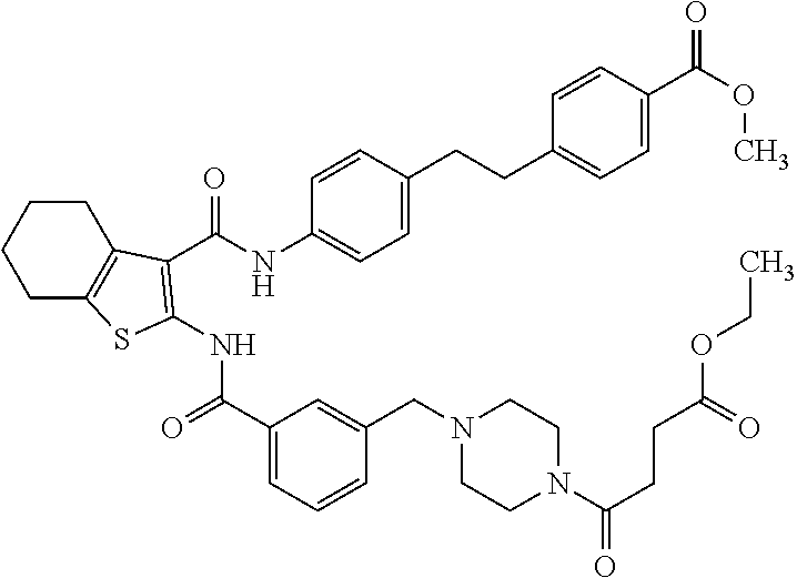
C1CC2=C(CC1)SC(NC(=O)C1=CC=CC(CN3CCN(C(CCC(OCC)=O)=O)CC3)=C1)=C2C(NC1=CC=C(CCC2=CC=C(C(OC)=O)C=C2)C=C1)=O
